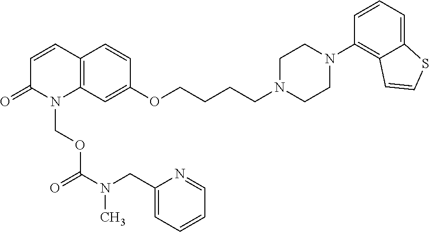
C12=C(C=C(OCCCCN3CCN(C4=C5C(=CC=C4)SC=C5)CC3)C=C1)N(COC(N(CC1=CC=CC=N1)C)=O)C(=O)C=C2
